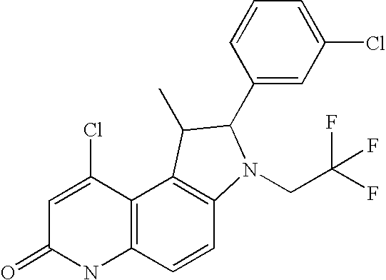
C12=C(C=CC3=C1C(C)C(C1=CC(Cl)=CC=C1)N3CC(F)(F)F)NC(=O)C=C2Cl
